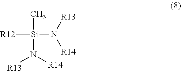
[R12][Si](C)(N([R13])[R14])N([R14])[R13]
